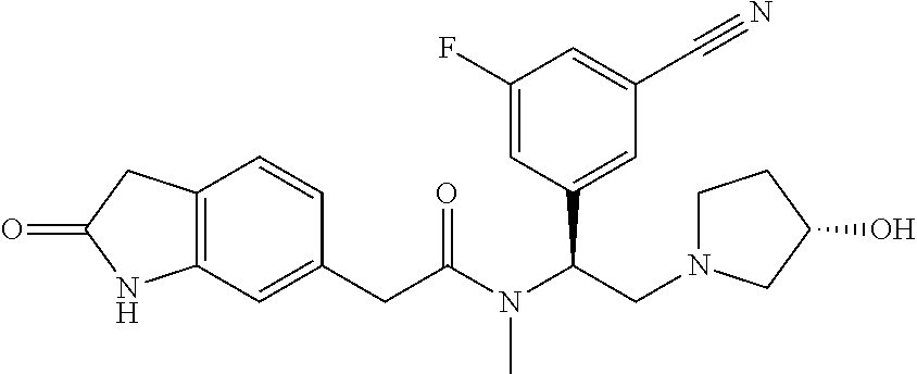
C12=C(C=C(CC(N(C(CN3CCC(O)C3)C3=CC(C#N)=CC(F)=C3)C)=O)C=C1)NC(=O)C2
